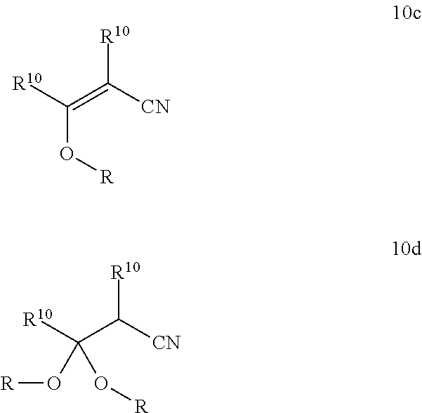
[R10]C(=C([CN])[R10])O[R].[R10]C(C([CN])[R10])(O[R])O[R]
